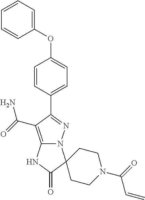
C1(OC2=CC=C(C3=NN4C(=C3C(=O)N)NC(=O)C43CCN(C(=O)C=C)CC3)C=C2)=CC=CC=C1
